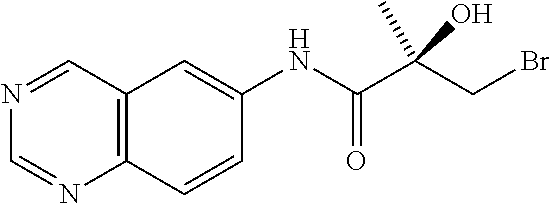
C12=C(C=CC(NC(C(CBr)(C)O)=O)=C1)N=CN=C2
